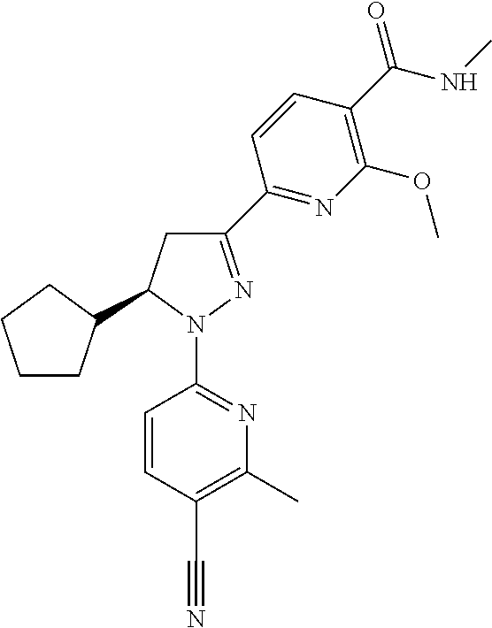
C1CC(C2CC(C3=NC(OC)=C(C(NC)=O)C=C3)=NN2C2=NC(C)=C(C#N)C=C2)CC1
